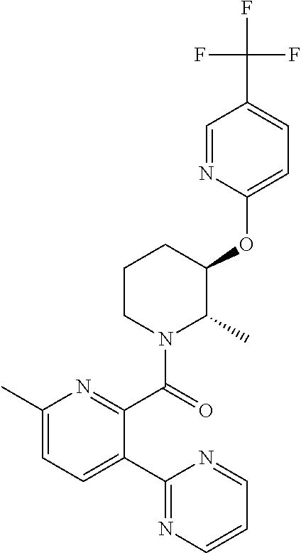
C1CN(C(=O)C2=NC(C)=CC=C2C2=NC=CC=N2)C(C)C(OC2=CC=C(C(F)(F)F)C=N2)C1
